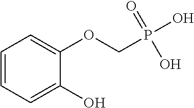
C1=CC=C(O)C(OCP(O)(=O)O)=C1
